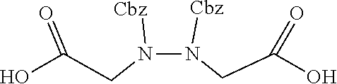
N(N([Cbz])CC(O)=O)([Cbz])CC(O)=O
